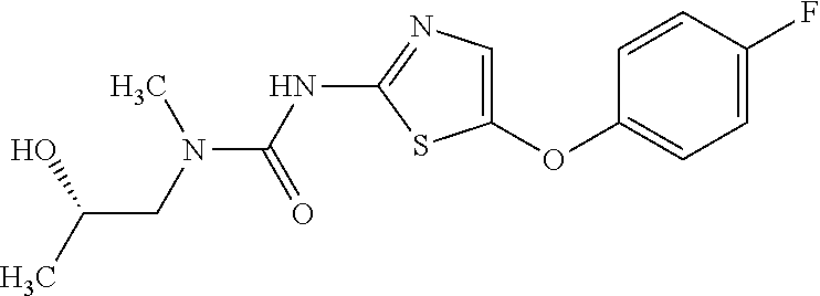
C1=CC(F)=CC=C1OC1=CN=C(NC(=O)N(CC(C)O)C)S1
